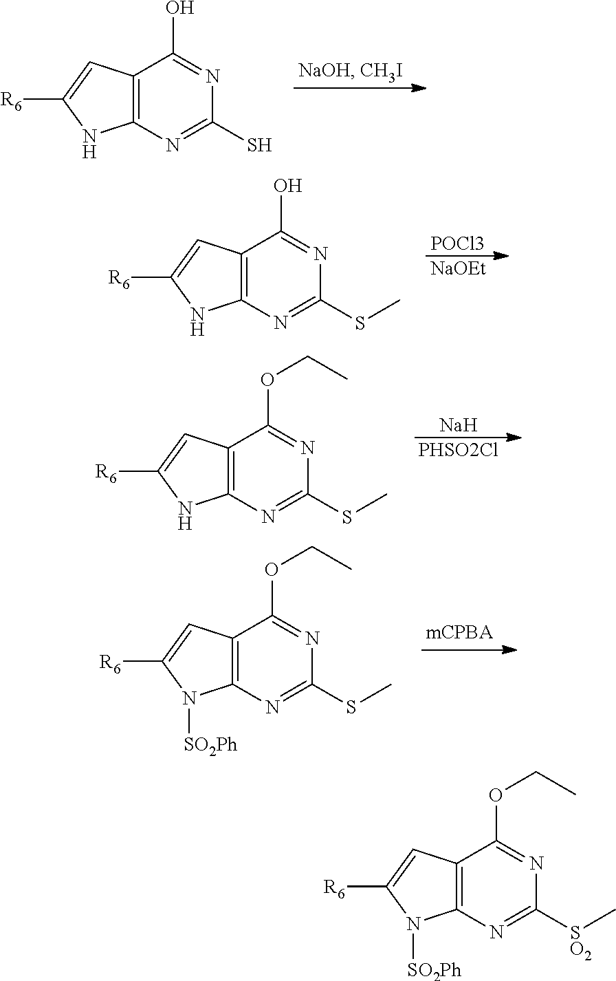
C12=C(N=C(S)N=C1O)NC([R6])=C2.[POCl3].[NaOEt].C12=C(N=C(SC)N=C1O)NC([R6])=C2.[Na].[PHSO2Cl].C12=C(N=C(SC)N=C1OCC)NC([R6])=C2.C12=C(N=C(SC)N=C1OCC)N([SO2Ph])C([R6])=C2.C12=C(N=C([SO2]C)N=C1OCC)N([SO2Ph])C([R6])=C2
